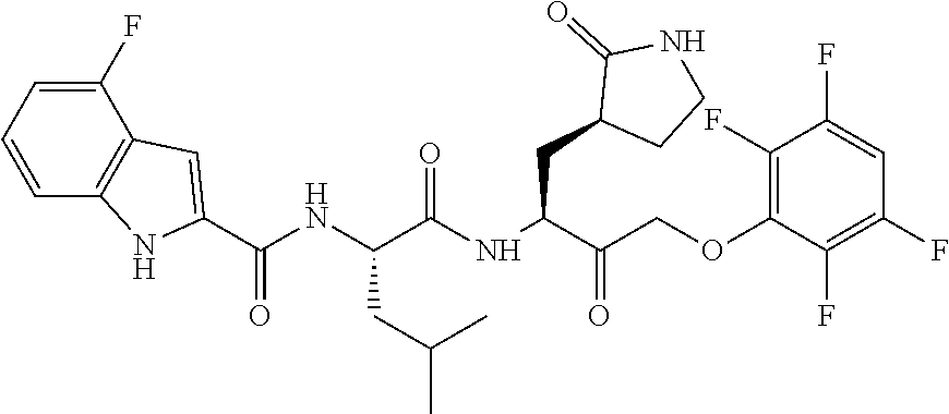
C1=CC2=C(C(F)=C1)C=C(C(NC(C(NC(C(COC1=C(F)C(F)=CC(F)=C1F)=O)CC1CCNC1=O)=O)CC(C)C)=O)N2
